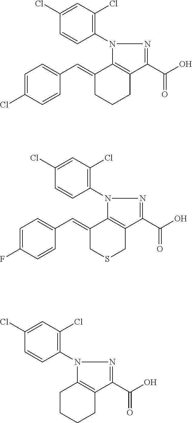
C1(Cl)=CC(Cl)=C(N2C3=C(C(C(O)=O)=N2)CCCC3=CC2=CC=C(Cl)C=C2)C=C1.C1(Cl)=CC(Cl)=C(N2C3=C(C(C(O)=O)=N2)CSCC3=CC2=CC=C(F)C=C2)C=C1.C1(Cl)=CC(Cl)=C(N2C3=C(C(C(O)=O)=N2)CCCC3)C=C1
